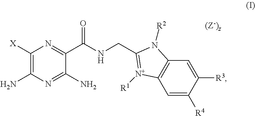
C1([X])=C(N)N=C(N)C(C(NCC2=[N+]([R1])C3=C(C=C([R3])C([R4])=C3)N2[R2])=O)=N1.[(Z-)z]
